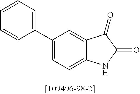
C1(C2=CC=CC=C2)=CC=C2C(=C1)C(=O)C(=O)N2
